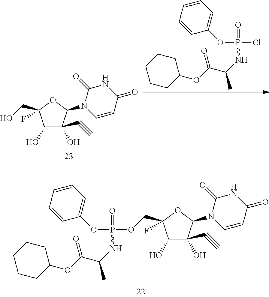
C1(O)C(C#C)(O)C(N2C=CC(=O)NC2=O)OC1(CO)F.C1CC(OC(=O)C(NP(=O)(Cl)OC2=CC=CC=C2)C)CCC1.C1CC(OC(=O)C(NP(=O)(OC2=CC=CC=C2)OCC2(F)C(O)C(C#C)(O)C(N3C=CC(=O)NC3=O)O2)C)CCC1
